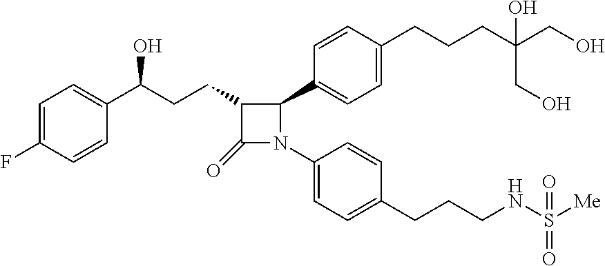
C1(=O)C(CCC(C2=CC=C(F)C=C2)O)C(C2=CC=C(CCCC(CO)(CO)O)C=C2)N1C1=CC=C(CCCNS([Me])(=O)=O)C=C1
